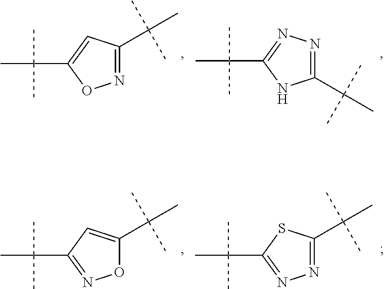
O1C(C(C)(C)C)=CC(C(C)(C)C)=N1.N1=C(C(C)(C)C)SC(C(C)(C)C)=N1.N1=C(C(C)(C)C)C=C(C(C)(C)C)O1.C1(C(C)(C)C)=NN=C(C(C)(C)C)N1
